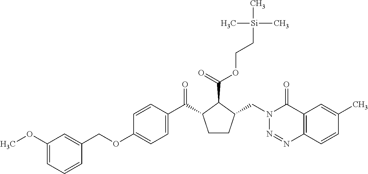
C1(OC)=CC=CC(COC2=CC=C(C(=O)C3CCC(CN4N=NC5=C(C4=O)C=C(C)C=C5)C3C(OCC[Si](C)(C)C)=O)C=C2)=C1
